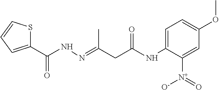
C1(C(NN=C(CC(NC2=CC=C(OC)C=C2[N+](=O)[O-])=O)C)=O)=CC=CS1
